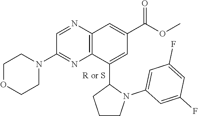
C1=NC2=C(N=C1N1CCOCC1)C(C1CCCN1C1=CC(F)=CC(F)=C1)=CC(C(=O)OC)=C2
